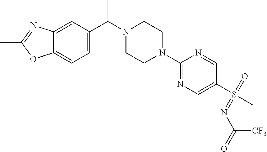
CC(N1CCN(C2=NC=C(S(C)(=O)=NC(=O)[CF3])C=N2)CC1)C1=CC=C2C(=C1)N=C(C)O2
